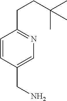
C1=CC(CN)=CN=C1CCC(C)(C)C
